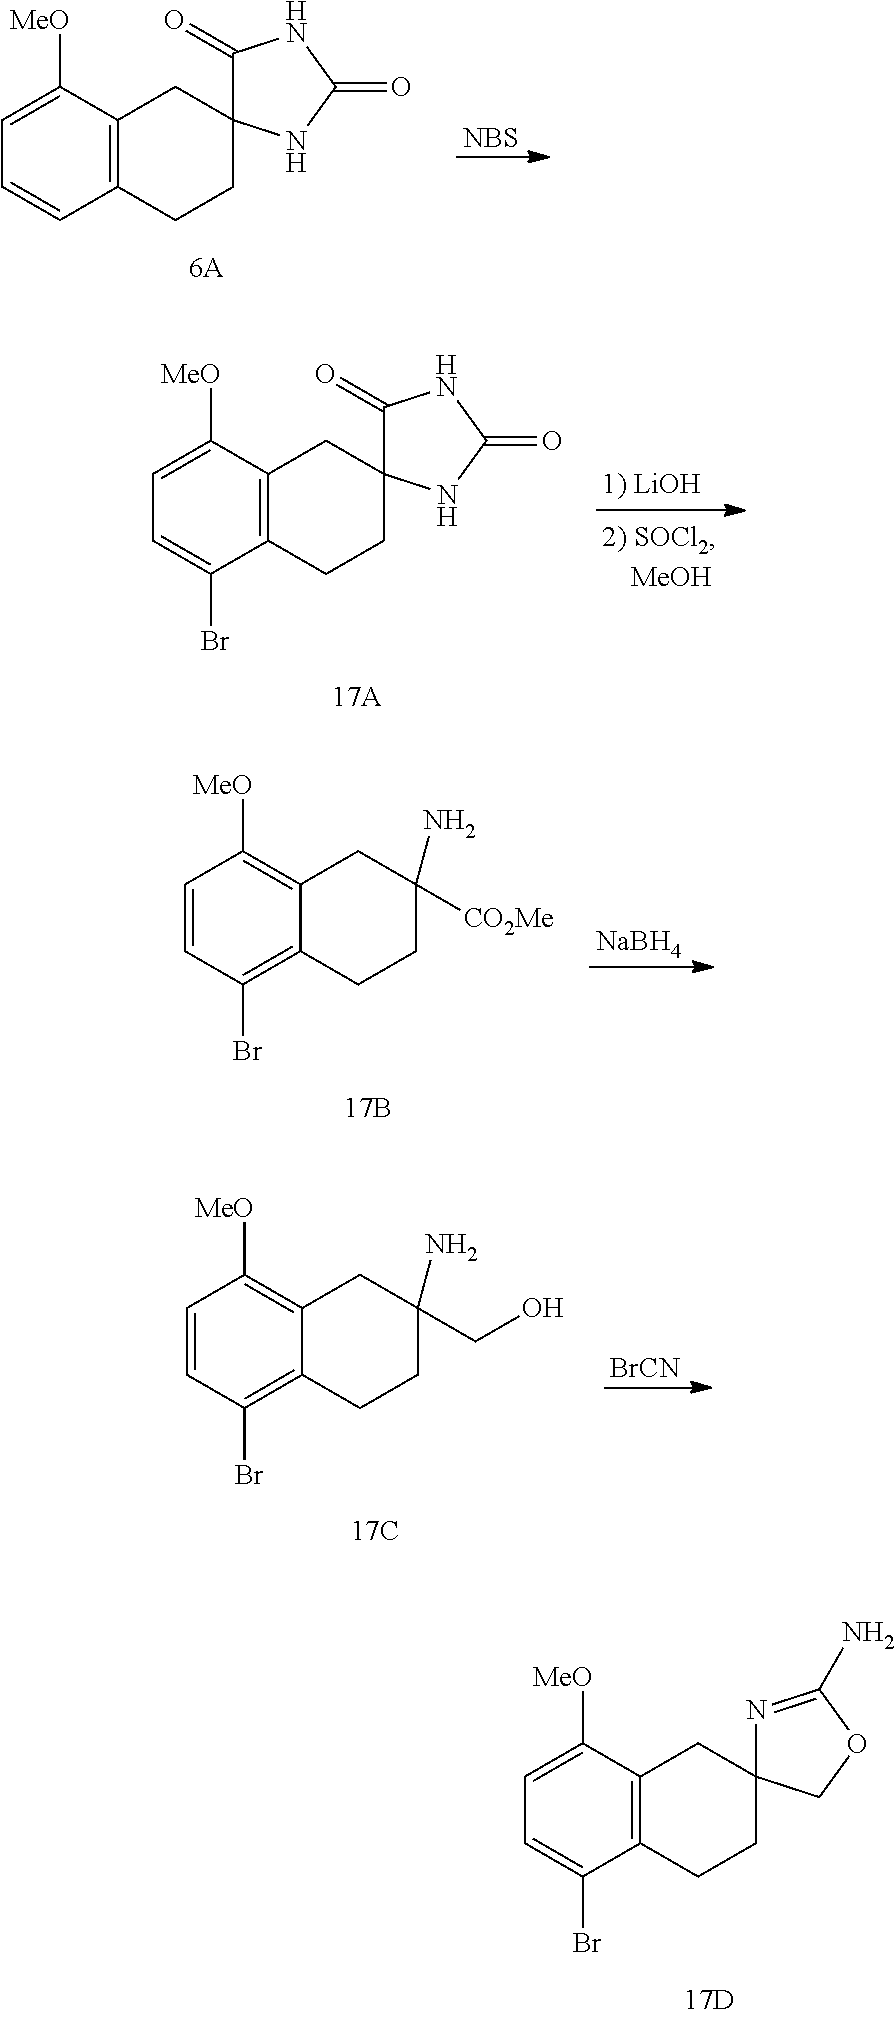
C12=C(C([MeO])=CC=C1Br)CC1(CC2)N=C(N)OC1.C12=C(C([MeO])=CC=C1)CC1(CC2)C(=O)NC(=O)N1.[NBS].C12=C(C([MeO])=CC=C1Br)CC1(CC2)C(=O)NC(=O)N1.C12=C(Br)C=CC([MeO])=C1CC(N)([CO2Me])CC2.[NaBH4].C12=C(Br)C=CC([MeO])=C1CC(N)(CO)CC2.[BrCN]
